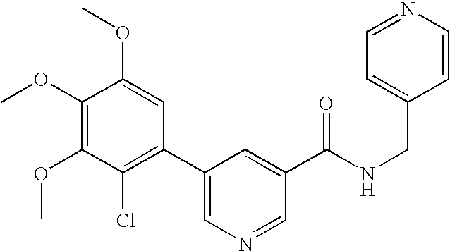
C1(OC)=C(OC)C(Cl)=C(C2=CN=CC(C(NCC3=CC=NC=C3)=O)=C2)C=C1OC
